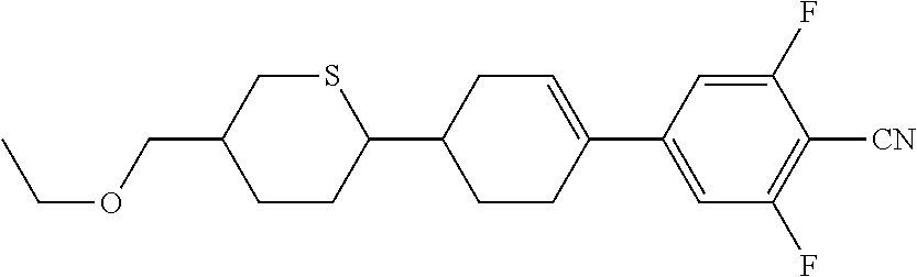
CCOCC1CCC(C2CCC(C3=CC(F)=C([CN])C(F)=C3)=CC2)SC1
